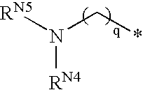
[RN5]N(C*)[RN4]
